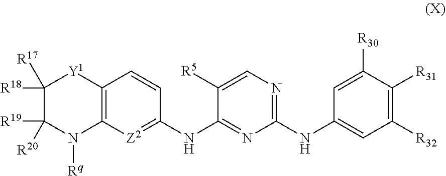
C12=C([Z2]=C(NC3=NC(NC4=CC([R32])=C([R31])C([R30])=C4)=NC=C3[R5])C=C1)N([Rq])C([R19])([R20])C([R18])([R17])[Y1]2
